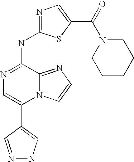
N12C(=NC=C1)C(NC1=NC=C(C(N3CCCCC3)=O)S1)=NC=C2C1=CNN=C1
